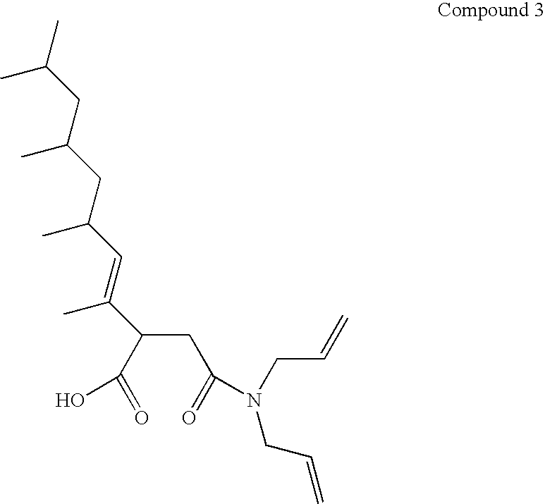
O=C(C(CC(=O)N(CC=C)CC=C)C(=CC(CC(CC(C)C)C)C)C)O
